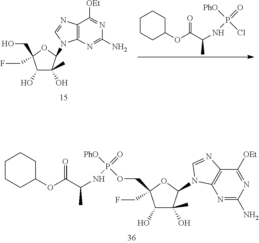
C12=C(N=C(N)N=C1[OEt])N(C1C(O)(C)C(O)C(CF)(CO)O1)C=N2.O(C(C(NP(=O)([PhO])Cl)C)=O)C1CCCCC1.C1(O)C(O)(C)C(N2C3=C(C([OEt])=NC(N)=N3)N=C2)OC1(CF)COP([PhO])(=O)NC(C(OC1CCCCC1)=O)C
